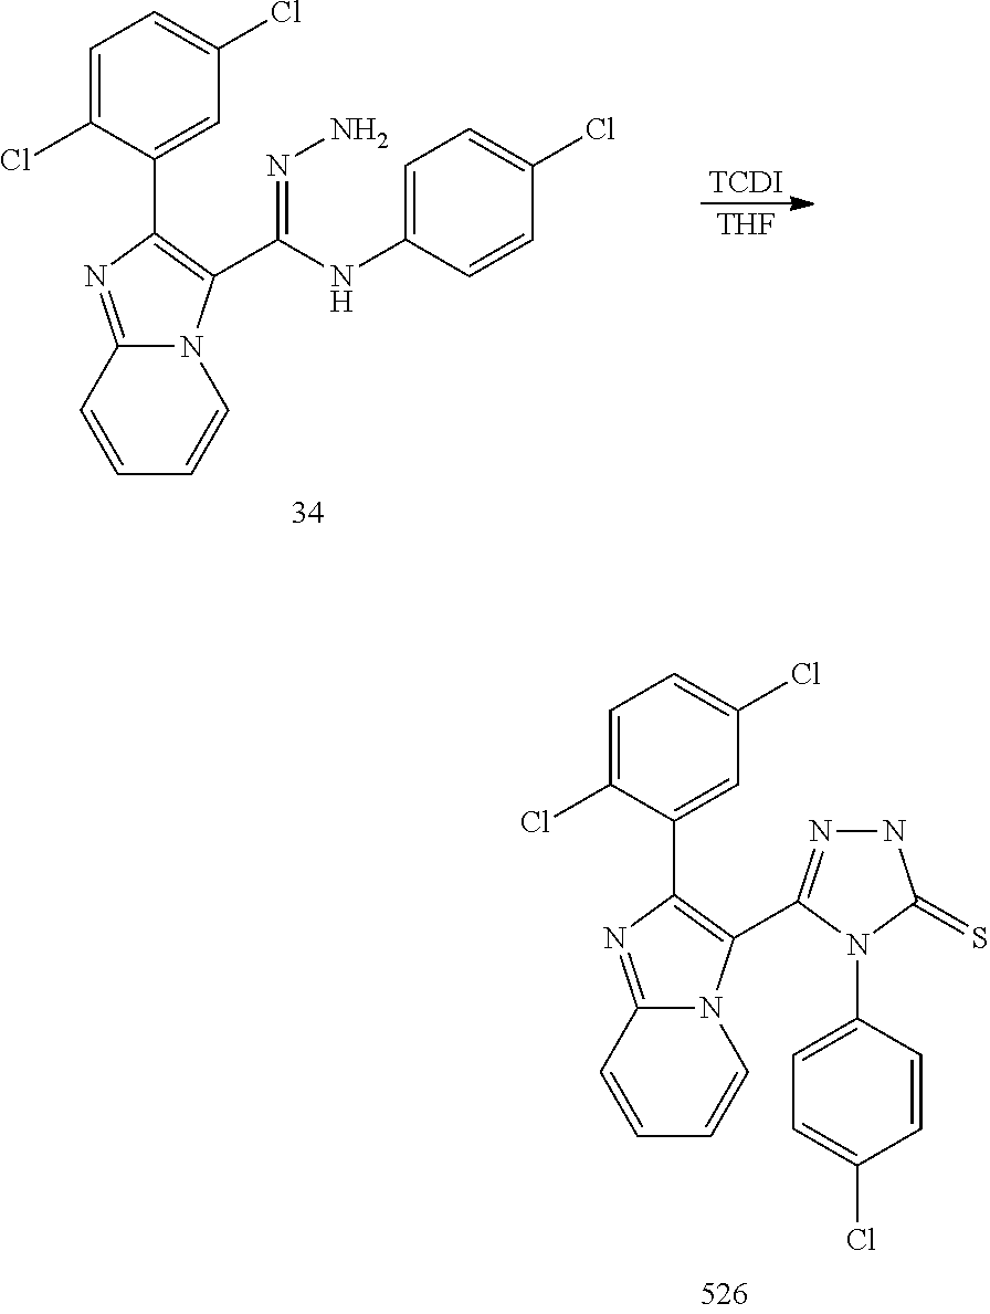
N12C(=NC(C3=CC(Cl)=CC=C3Cl)=C1C1=NNC(=S)N1C1=CC=C(Cl)C=C1)C=CC=C2.N12C(=NC(C3=CC(Cl)=CC=C3Cl)=C1C(NC1=CC=C(Cl)C=C1)=NN)C=CC=C2.[TCDI].[THF]
